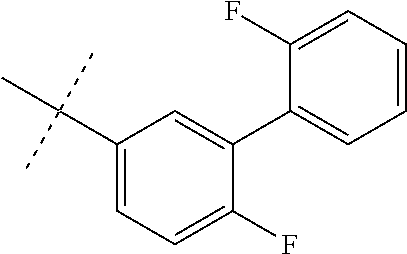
C1(C(C)(C)C)=CC=C(F)C(C2=CC=CC=C2F)=C1
